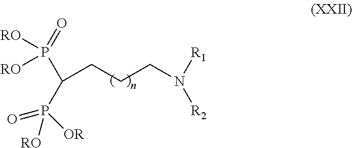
C(CCCN([R1])[R2])(P([RO])(=O)[RO])P([OR])(=O)[RO]
